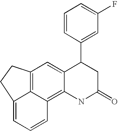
C12=C3C(=C4C(=C1)C(C1=CC(F)=CC=C1)CC(=O)N4)C=CC=C3CC2
